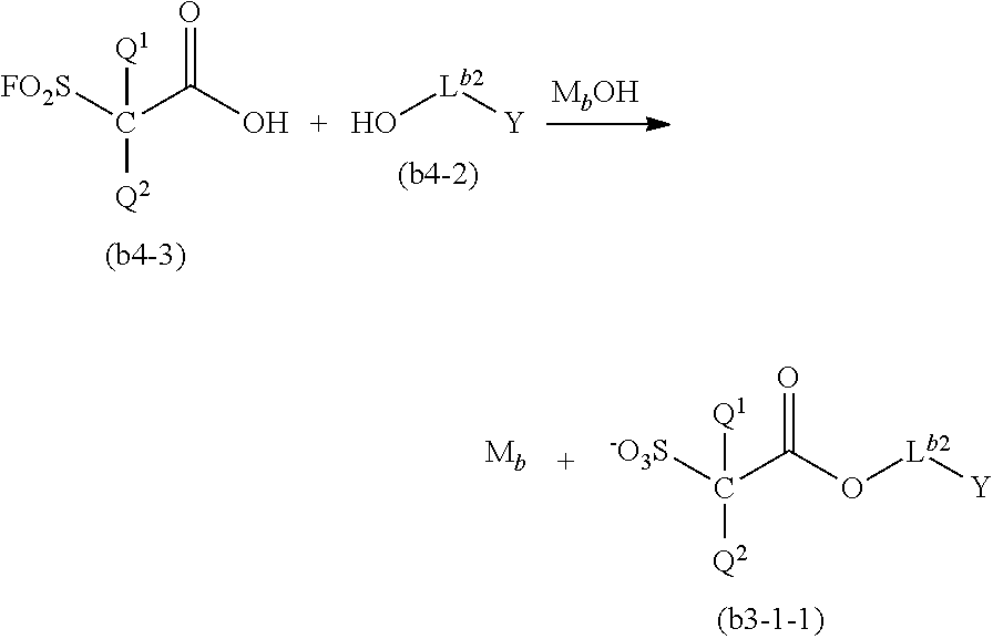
[FO2S]C([Q1])([Q2])C(O)=O.O[Lb2][Y].[ -O3S]C(C(O[Lb2][Y])=O)([Q1])[Q2]
